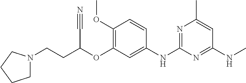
C1(OC)=C(OC(CCN2CCCC2)C#N)C=C(NC2=NC(C)=CC(NC)=N2)C=C1
